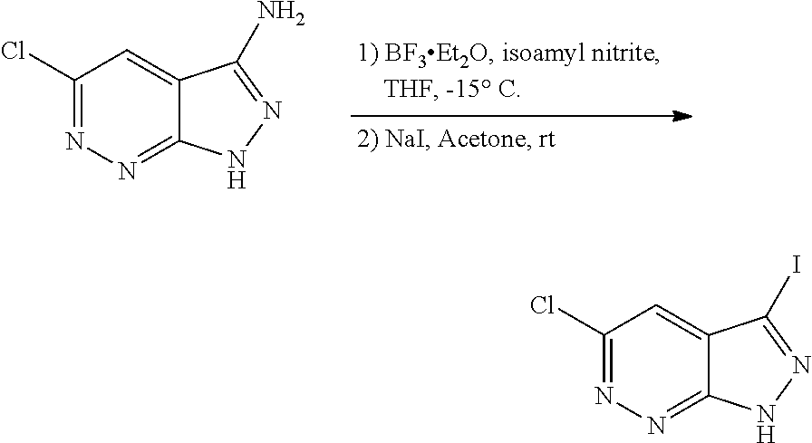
C1(Cl)=NN=C2C(=C1)C(N)=NN2.C1(Cl)=NN=C2C(=C1)C(I)=NN2
